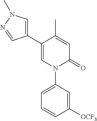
C1=C(C)C(C2=CN(C)N=C2)=CN(C2=CC=CC([OCF3])=C2)C1=O
